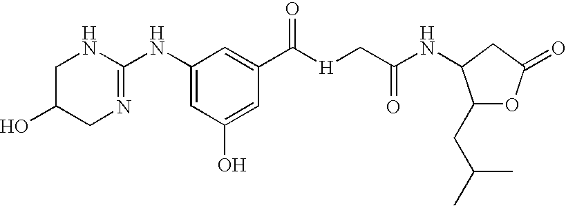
C1(NC2=NCC(O)CN2)=CC(O)=CC(C([H]CC(NC2C(CC(C)C)OC(=O)C2)=O)=O)=C1
